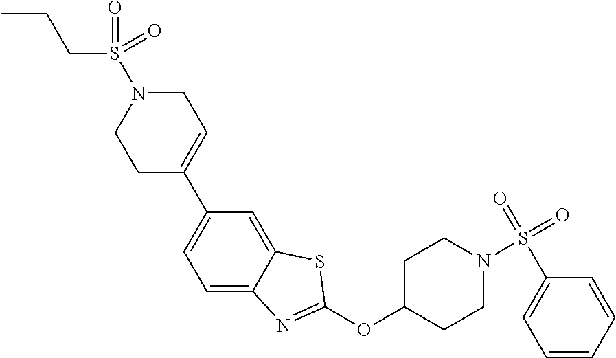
C1C(C2=CC=C3C(=C2)SC(OC2CCN(S(C4=CC=CC=C4)(=O)=O)CC2)=N3)=CCN(S(=O)(CCC)=O)C1
